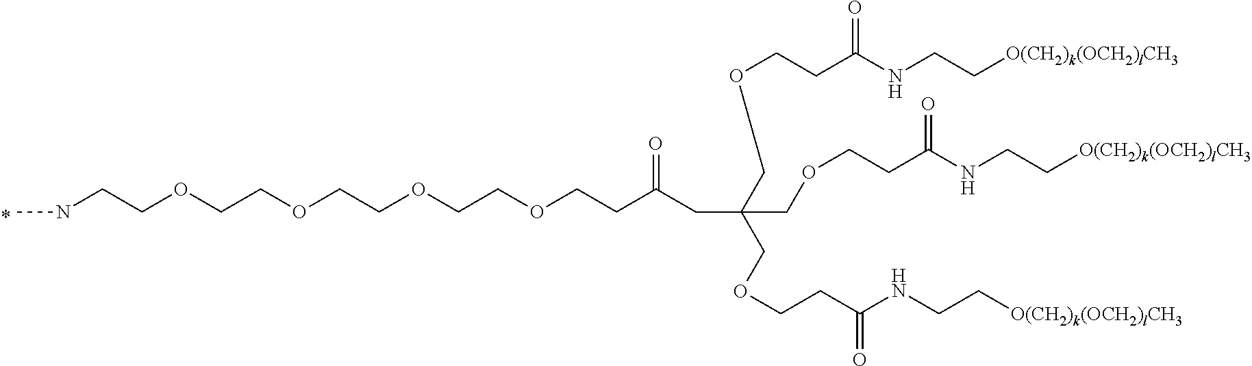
N(CCOCCOCCOCCOCCC(CC(COCCC(NCC[O(CH2)k(OCH2)lCH3])=O)(COCCC(NCC[O(CH2)k(OCH2)lCH3])=O)COCCC(NCC[O(CH2)k(OCH2)lCH3])=O)=O)C
